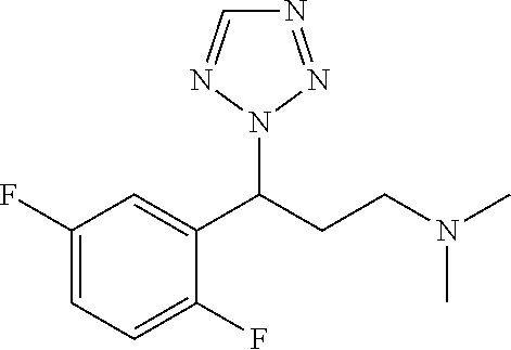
C1(F)=CC=C(F)C(C(CCN(C)C)N2N=NC=N2)=C1
